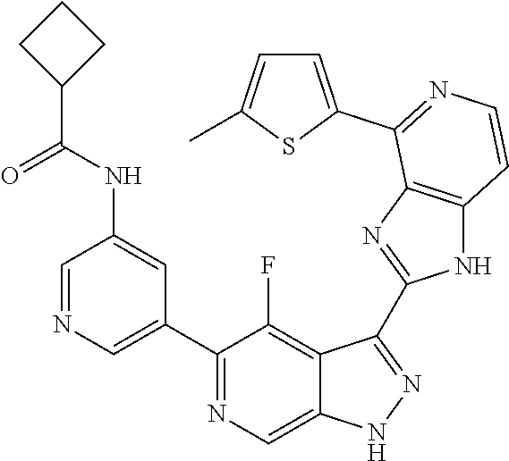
C1=NC=C(C2=NC=C3C(=C2F)C(C2=NC4=C(N2)C=CN=C4C2=CC=C(C)S2)=NN3)C=C1NC(C1CCC1)=O
